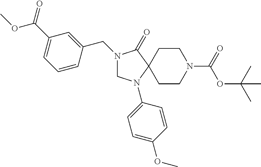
N1(CC2=CC(C(=O)OC)=CC=C2)CN(C2=CC=C(OC)C=C2)C2(C1=O)CCN(C(OC(C)(C)C)=O)CC2
